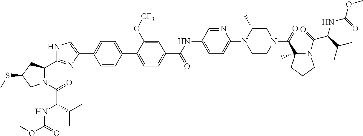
N1(C(=O)C(NC(OC)=O)C(C)C)C(C2=NC(C3=CC=C(C4=CC=C(C(NC5=CC=C(N6CCN(C(=O)C7(C)N(C(C(NC(=O)OC)C(C)C)=O)CCC7)CC6C)N=C5)=O)C=C4O[CF3])C=C3)=CN2)CC(SC)C1
